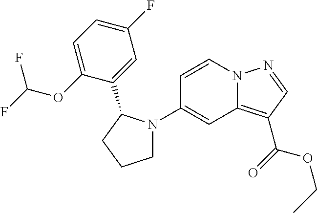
N12C(=C(C(=O)OCC)C=N1)C=C(N1CCCC1C1=CC(F)=CC=C1OC(F)F)C=C2
